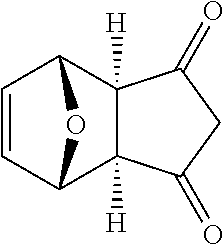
C1=CC2C3([H])C([H])(C1O2)C(=O)CC3=O
